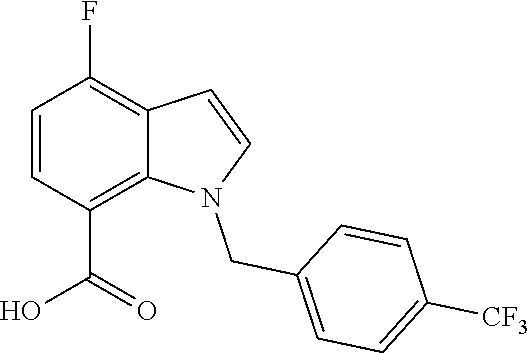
C1=CC(C(=O)O)=C2C(=C1F)C=CN2CC1=CC=C([CF3])C=C1
